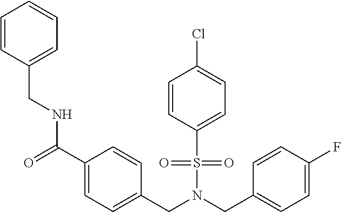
C1=CC(CNC(=O)C2=CC=C(CN(S(=O)(=O)C3=CC=C(Cl)C=C3)CC3=CC=C(F)C=C3)C=C2)=CC=C1
